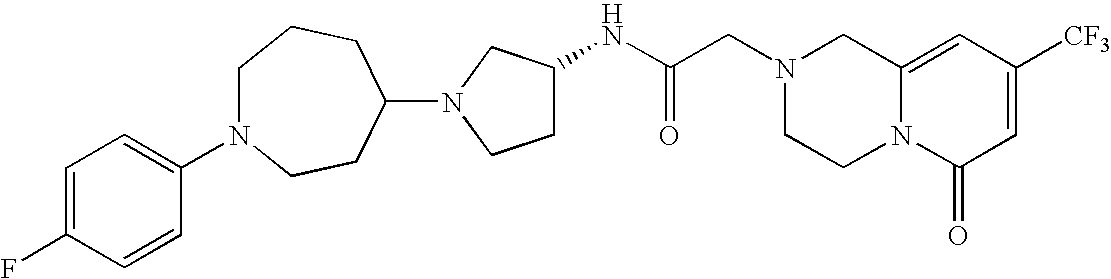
C12=CC([CF3])=CC(=O)N1CCN(CC(NC1CCN(C3CCN(C4=CC=C(F)C=C4)CCC3)C1)=O)C2
